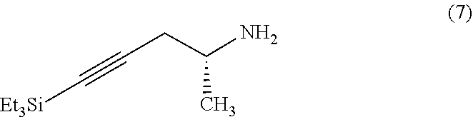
NC(CC#C[Et3Si])C
